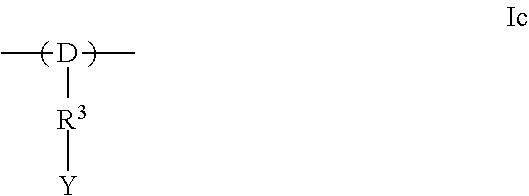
[D]([R3][Y])(C)C
